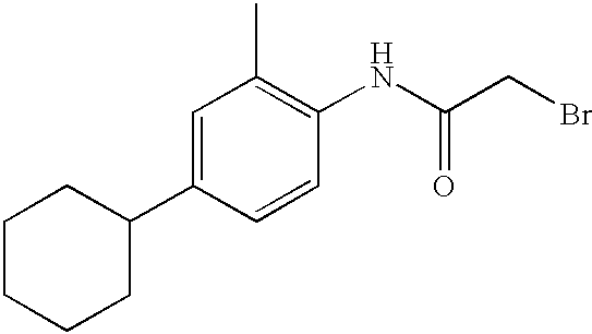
C1=C(C2CCCCC2)C=CC(NC(CBr)=O)=C1C
